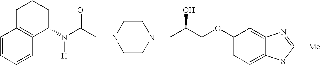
C1C2=C(C(N(C(CN3CCN(CC(COC4=CC=C5C(=C4)N=C([Me])S5)O)CC3)=O)[H])CC1)C=CC=C2
